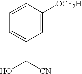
C1=C([OCF2H])C=CC=C1C([CN])O
